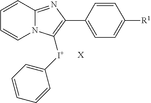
C1=CC2=NC(C3=CC=C([R1])C=C3)=C([I+]C3=CC=CC=C3)N2C=C1.[X]
